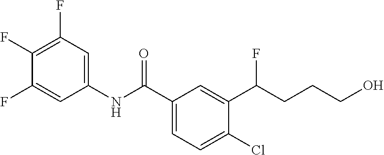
C1(NC(C2=CC=C(Cl)C(C(CCCO)F)=C2)=O)=CC(F)=C(F)C(F)=C1
